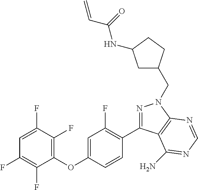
C1(OC2=CC(F)=C(C3=NN(CC4CC(NC(=O)C=C)CC4)C4=C3C(N)=NC=N4)C=C2)=C(F)C(F)=CC(F)=C1F
